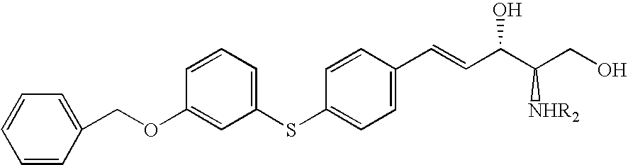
C1=CC(COC2=CC(SC3=CC=C(C=CC(C(CO)[NHR2])O)C=C3)=CC=C2)=CC=C1
